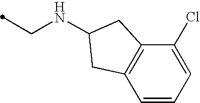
C1=CC=C(Cl)C2=C1CC(NCC)C2
